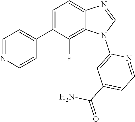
C1=NC2=CC=C(C3=CC=NC=C3)C(F)=C2N1C1=CC(C(=O)N)=CC=N1
